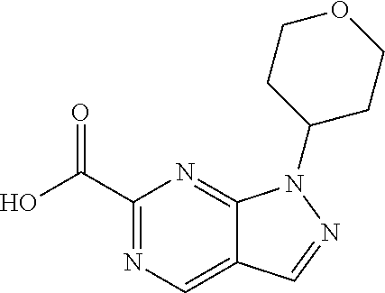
C1(C(O)=O)=NC=C2C(=N1)N(C1CCOCC1)N=C2
